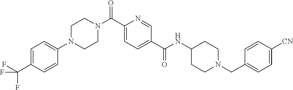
N(C(C1=CC=C(C(=O)N2CCN(C3=CC=C(C(F)(F)F)C=C3)CC2)N=C1)=O)C1CCN(CC2=CC=C([CN])C=C2)CC1
